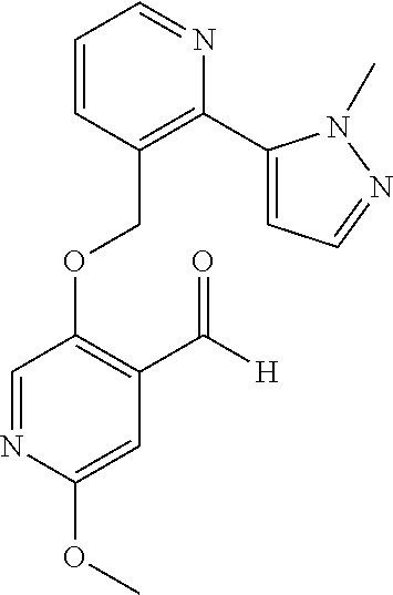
C(OC1=C(C([H])=O)C=C(OC)N=C1)C1=C(C2=CC=NN2C)N=CC=C1
